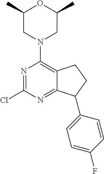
N1=C(Cl)N=C2C(=C1N1CC(C)OC(C)C1)CCC2C1=CC=C(F)C=C1
